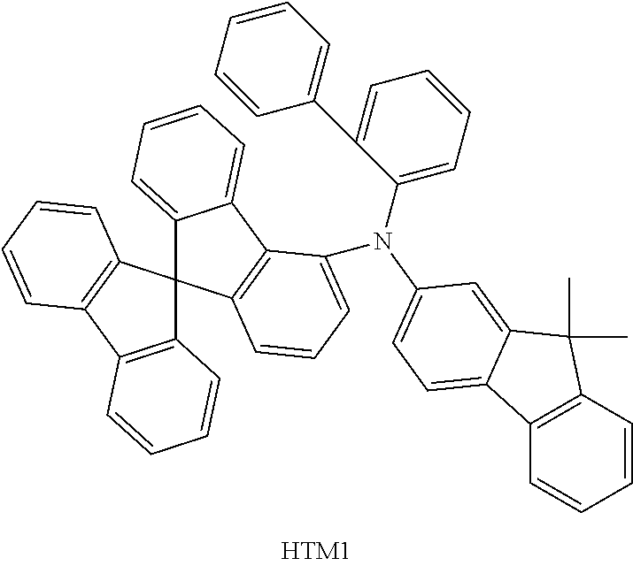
C12=C(C3=C(C14C1=C(C5=CC=CC=C45)C(N(C4=CC=CC=C4C4=CC=CC=C4)C4=CC=C5C6=C(C=CC=C6)C(C)(C)C5=C4)=CC=C1)C=CC=C3)C=CC=C2
